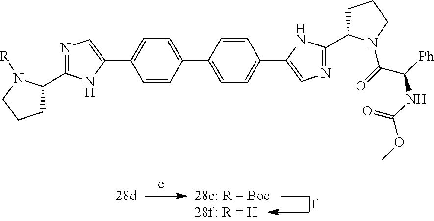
C1=C(C2=CN=C(C3CCCN3[R])N2)C=CC(C2=CC=C(C3=CN=C(C4CCCN4C(=O)C([Ph])NC(OC)=O)N3)C=C2)=C1
